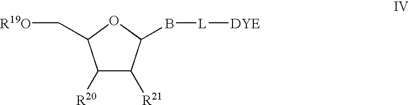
C1([R20])C([R21])C(B[L][DYE])OC1C[R19O]
